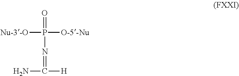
C(=NP(=O)([O-5-Nu])[Nu-3-O])(N)[H]
